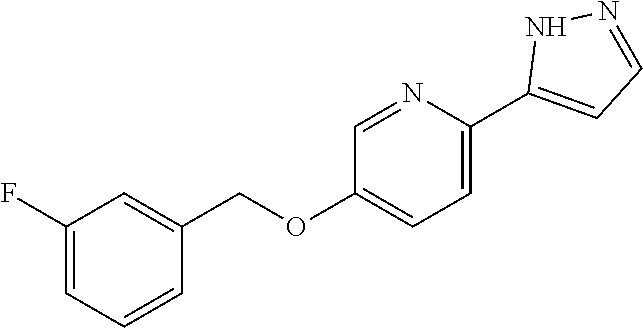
C1=NC(C2=CC=NN2)=CC=C1OCC1=CC(F)=CC=C1
